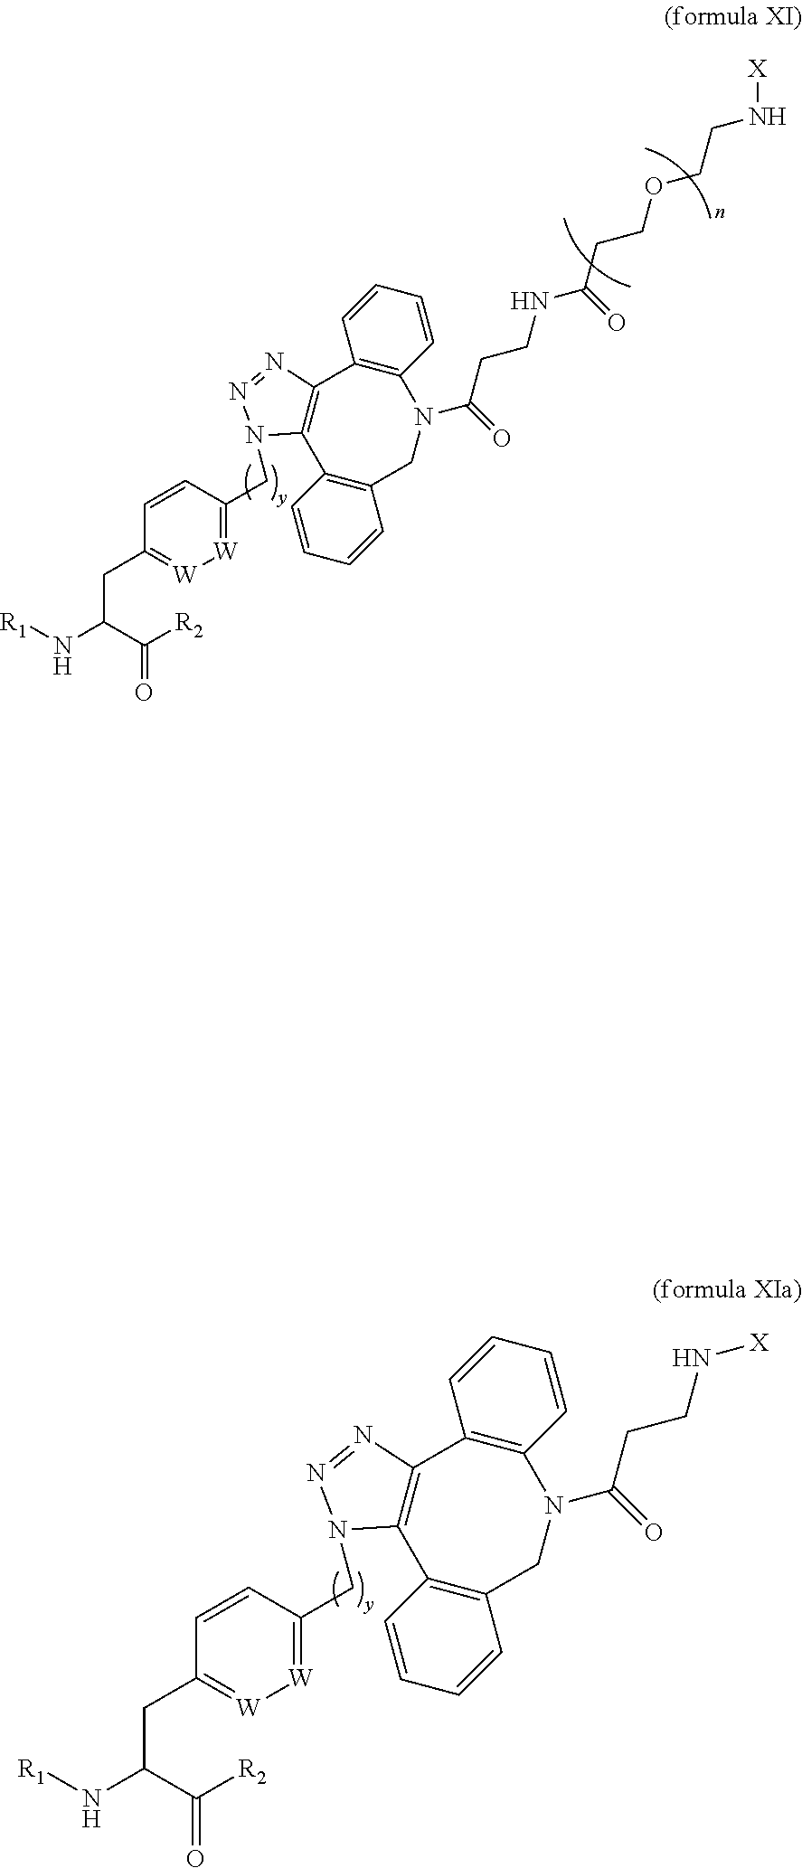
C1=CC(CN2C3=C(C4=C(C=CC=C4)N(C(CCNC(=O)CCOCCN[X])=O)CC4=C3C=CC=C4)N=N2)=[W][W]=C1CC(C([R2])=O)N[R1].C1=CC(CN2C3=C(C4=C(C=CC=C4)N(C(CCN[X])=O)CC4=C3C=CC=C4)N=N2)=[W][W]=C1CC(C([R2])=O)N[R1]
